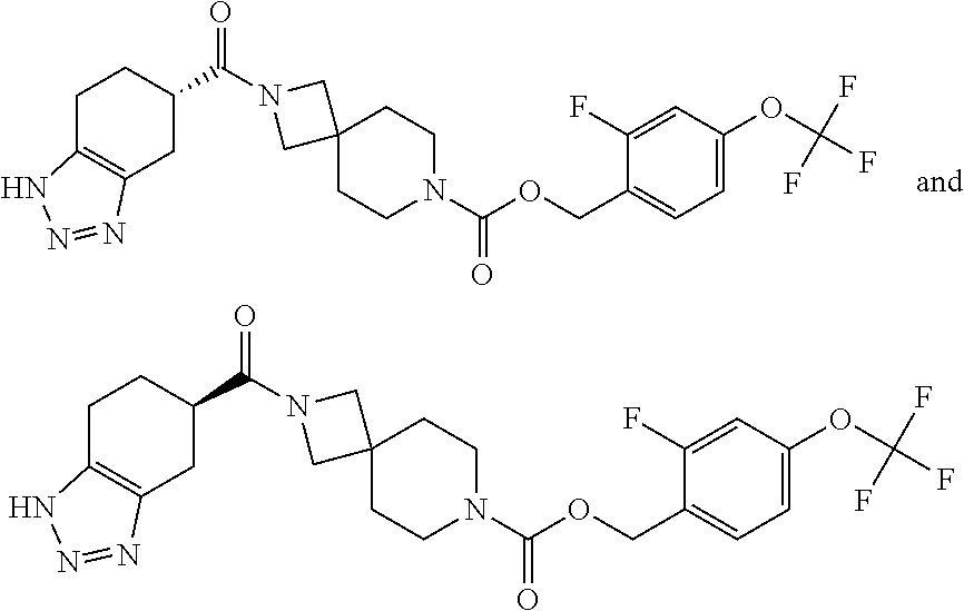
C1C2=C(CC(C(N3CC4(C3)CCN(C(OCC3=CC=C(OC(F)(F)F)C=C3F)=O)CC4)=O)C1)N=NN2.C1C2=C(CC(C(N3CC4(C3)CCN(C(OCC3=CC=C(OC(F)(F)F)C=C3F)=O)CC4)=O)C1)N=NN2
